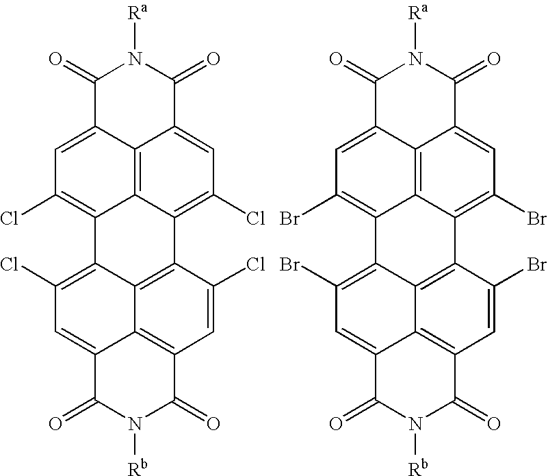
C1=C2C3=C4C(=C1Cl)C1=C(Cl)C=C5C6=C(C=C(Cl)C(=C16)C4=C(Cl)C=C3C(=O)N([Ra])C2=O)C(=O)N([Rb])C5=O.C1=C2C3=C4C(=C1Br)C1=C(Br)C=C5C6=C(C=C(Br)C(=C16)C4=C(Br)C=C3C(=O)N([Ra])C2=O)C(=O)N([Rb])C5=O
